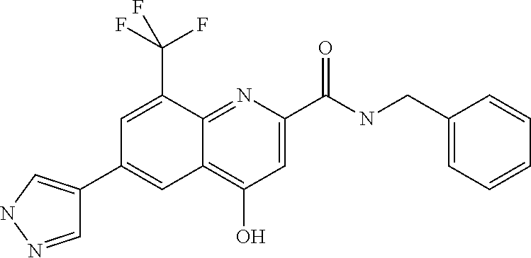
C12=C(O)C=C(C(NCC3=CC=CC=C3)=O)N=C1C(C(F)(F)F)=CC(C1=CNN=C1)=C2
